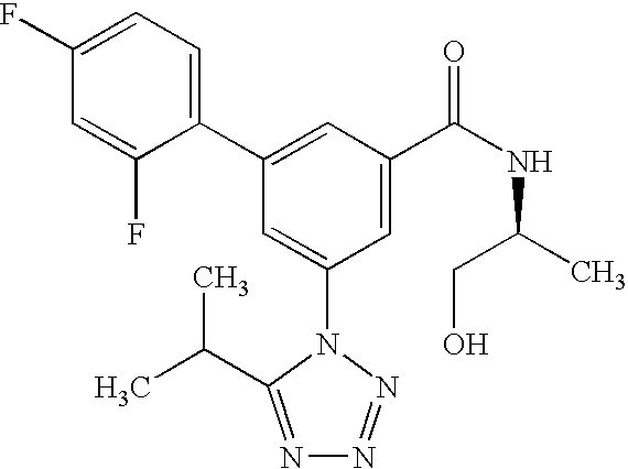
C1(C2=CC(C(NC(C)CO)=O)=CC(N3C(C(C)C)=NN=N3)=C2)=CC=C(F)C=C1F
